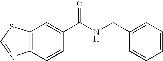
C12=C(C=C(C(NCC3=CC=CC=C3)=O)C=C1)SC=N2
